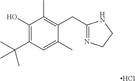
C1(O)=C(C(C)(C)C)C=C(C)C(CC2=NCCN2)=C1C.Cl
